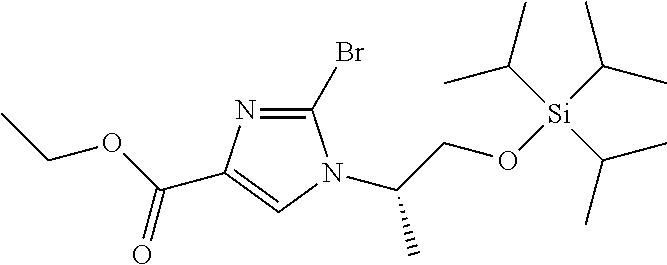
C1(Br)=NC(C(OCC)=O)=CN1C(CO[Si](C(C)C)(C(C)C)C(C)C)C
